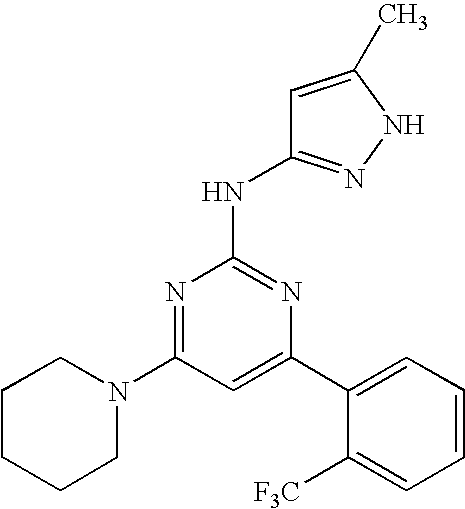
C1=C(C2=CC=CC=C2[F3C])N=C(NC2=NNC(C)=C2)N=C1N1CCCCC1
